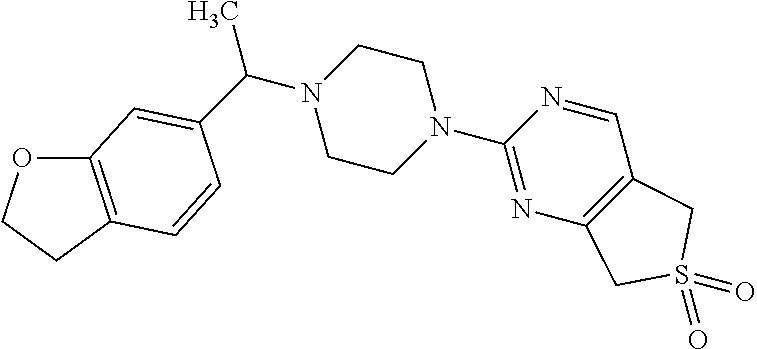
O1C2=C(CC1)C=CC(C(C)N1CCN(C3=NC4=C(C=N3)CS(=O)(=O)C4)CC1)=C2
